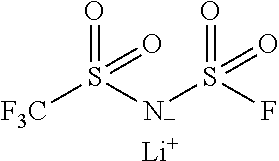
[F3C]S([N-]S(F)(=O)=O)(=O)=O.[Li]
